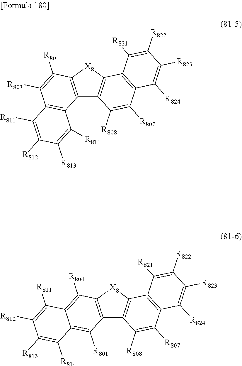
C12=C([X8]C3=C1C([R808])=C([R807])C1=C3C([R821])=C([R822])C([R823])=C1[R824])C([R804])=C([R803])C1=C2C([R814])=C([R813])C([R812])=C1[R811].C12=C([X8]C3=C1C([R808])=C([R807])C1=C3C([R821])=C([R822])C([R823])=C1[R824])C([R804])=C1C(=C2[R801])C([R814])=C([R813])C([R812])=C1[R811]
